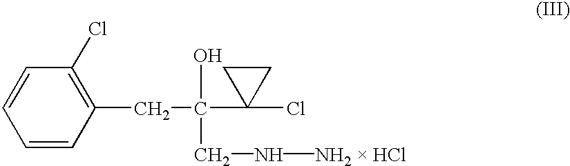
C1=CC=CC(CC(C2(Cl)CC2)(CN[NH2  HCl])O)=C1Cl
